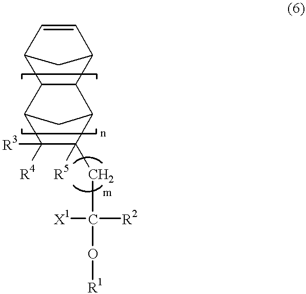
C1=CC2CC1C1C3C([R4])([R3])C(CC([R2])([X1])O[R1])([R5])C(C21)C3
